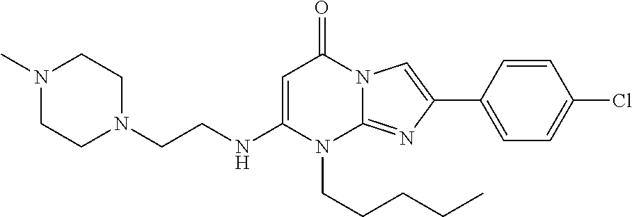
N1(CCCCC)C2=NC(C3=CC=C(Cl)C=C3)=CN2C(=O)C=C1NCCN1CCN(C)CC1
